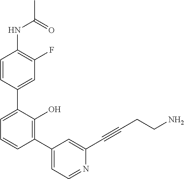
C1=CC(C2=CC=CC(C3=CC=NC(C#CCCN)=C3)=C2O)=CC(F)=C1NC(C)=O
